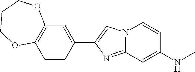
C1=C(C2=CN3C(=N2)C=C(NC)C=C3)C=CC2=C1OCCCO2
